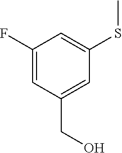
C1(F)=CC(CO)=CC(SC)=C1
